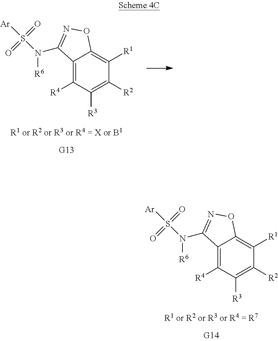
C12=C([R4])C([R3])=C([R2])C([R1])=C1ON=C2N([R6])S([Ar])(=O)=O.C12=C([R4])C([R3])=C([R2])C([R1])=C1ON=C2N([R6])S([Ar])(=O)=O
